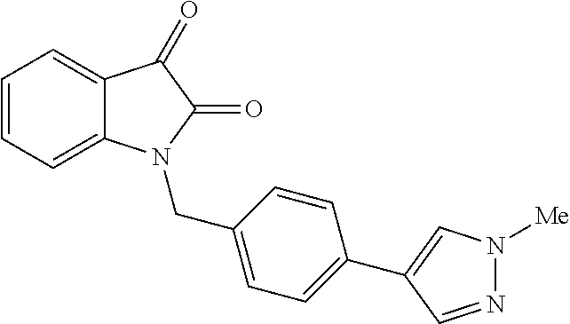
C1=C2C(=CC=C1)N(CC1=CC=C(C3=CN([Me])N=C3)C=C1)C(=O)C2=O
